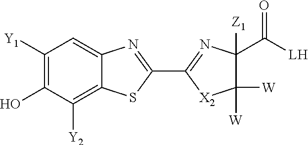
C1([Y1])=C(O)C([Y2])=C2C(=C1)N=C(C1=NC([Z1])(C([LH])=O)C([W])([W])[X2]1)S2
